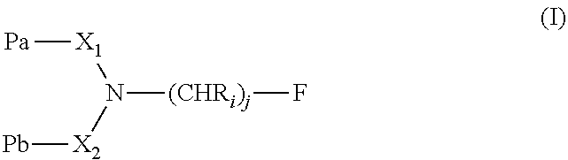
[Pa][X1]N([(CHRi)j]F)[X2][Pb]
